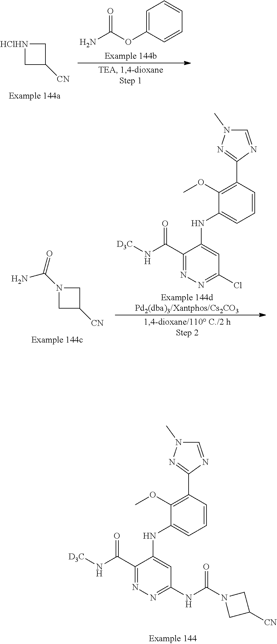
C1=C(OC(=O)N)C=CC=C1.C1C([CN])C[HClHN]1.C1(OC)=C(C2=NN(C)C=N2)C=CC=C1NC1=CC(Cl)=NN=C1C(N[D3C])=O.C1C([CN])CN1C(N)=O.C1(C(N[D3C])=O)=NN=C(NC(=O)N2CC([CN])C2)C=C1NC1=CC=CC(C2=NN(C)C=N2)=C1OC
